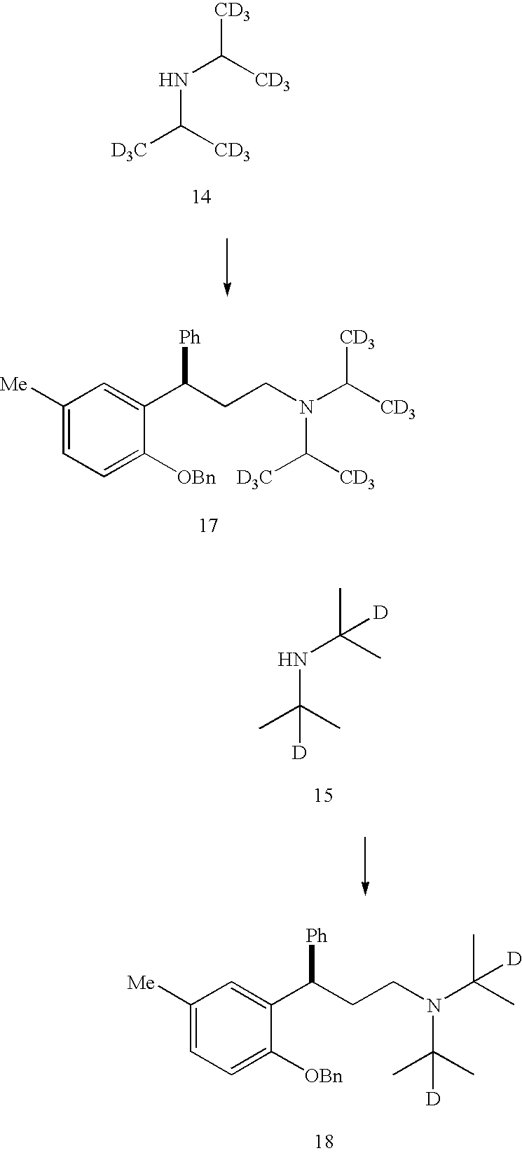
[D3C]C([CD3])NC([CD3])[CD3].C1([Me])=CC=C([OBn])C(C(CCN(C([CD3])[CD3])C([D3C])[CD3])[Ph])=C1.CC(C)(NC(C)(C)[D])[D].C1([Me])=CC=C([OBn])C(C(CCN(C(C)(C)[D])C(C)(C)[D])[Ph])=C1
